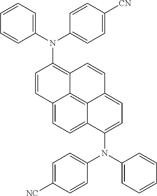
C1(N(C2=CC=C([CN])C=C2)C2=C3C4=C5C(=CC=C(N(C6=CC=CC=C6)C6=CC=C([NC])C=C6)C5=CC=C4C=C2)C=C3)=CC=CC=C1
